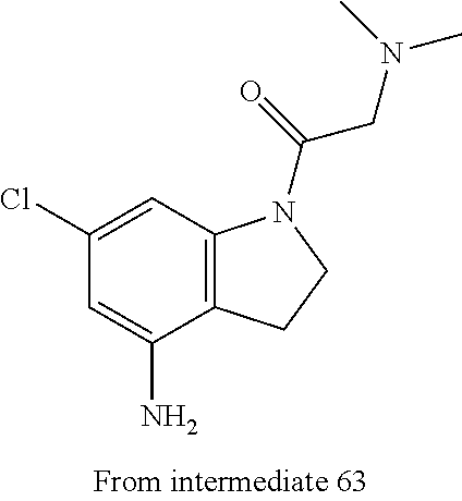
C1(Cl)=CC2=C(C(N)=C1)CCN2C(=O)CN(C)C
